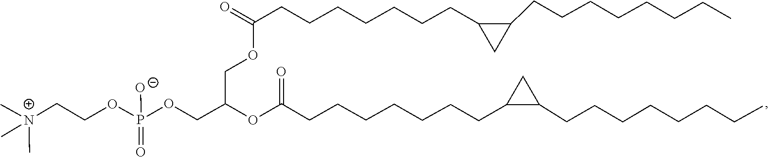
[N+](C)(C)(CCOP(OCC(OC(=O)CCCCCCCC1CC1CCCCCCCC)COC(CCCCCCCC1C(CCCCCCCC)C1)=O)(=O)[O-])C
